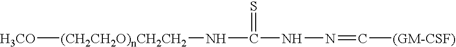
[(CH2CH2O)nCH2CH2]([H3CO])NC(NN=C[(GM-CSF)])=S
